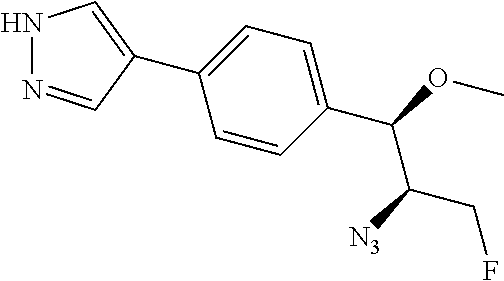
C1(C2=CNN=C2)=CC=C(C(OC)C([N3])CF)C=C1
